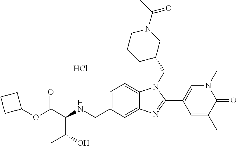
Cl.O(C(C(NCC1=CC=C2C(=C1)N=C(C1=CN(C)C(=O)C(C)=C1)N2CC1CCCN(C(C)=O)C1)C(O)C)=O)C1CCC1
